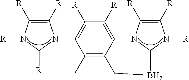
C1([R])=C([R])N([R])C([R])N1C1=C([R])C([R])=C2C(=C1C)CBC1N2C([R])=C([R])N1[R]
